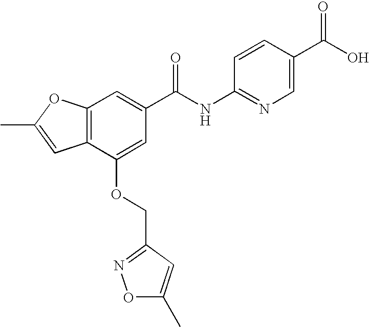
C12=C(C(OCC3=NOC(C)=C3)=CC(C(NC3=NC=C(C(O)=O)C=C3)=O)=C1)C=C(C)O2
